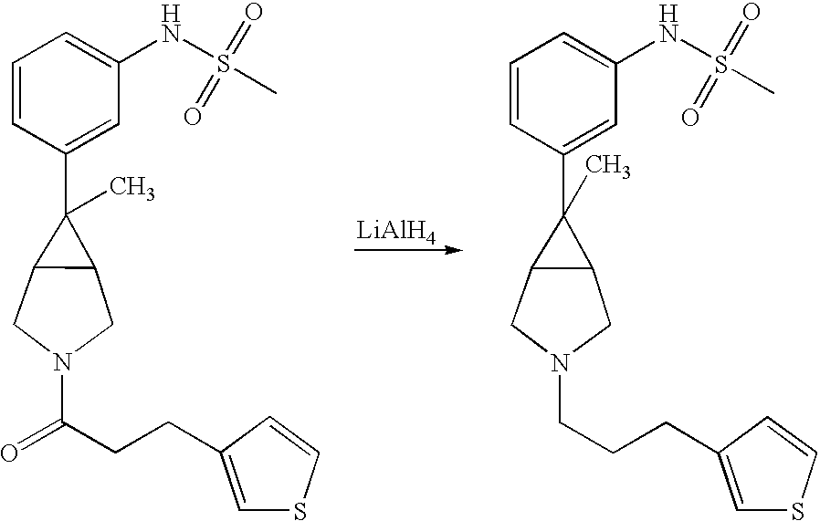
C1=CC(C2(C)C3C2CN(CCCC2=CSC=C2)C3)=CC(NS(C)(=O)=O)=C1.C1=CC(C2(C)C3C2CN(C(CCC2=CSC=C2)=O)C3)=CC(NS(C)(=O)=O)=C1.[LiAlH4]
